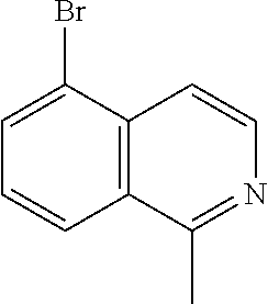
C1=C(Br)C2=C(C=C1)C(C)=NC=C2
